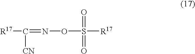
C(=NOS(=O)(=O)[R17])([R17])[CN]
